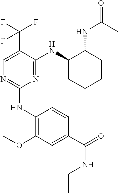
C1(NC2=C(OC)C=C(C(=O)NCC)C=C2)=NC=C(C(F)(F)F)C(NC2CCCCC2NC(=O)C)=N1
